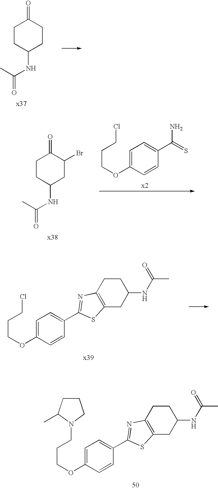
C1CC(NC(=O)C)CCC1=O.C1=C(OCCCCl)C=CC(C(=S)N)=C1.C1CC(NC(=O)C)CC(Br)C1=O.C1=C(OCCCCl)C=CC(C2=NC3=C(CC(NC(C)=O)CC3)S2)=C1.C1=C(OCCCN2CCCC2C)C=CC(C2=NC3=C(CC(NC(C)=O)CC3)S2)=C1
